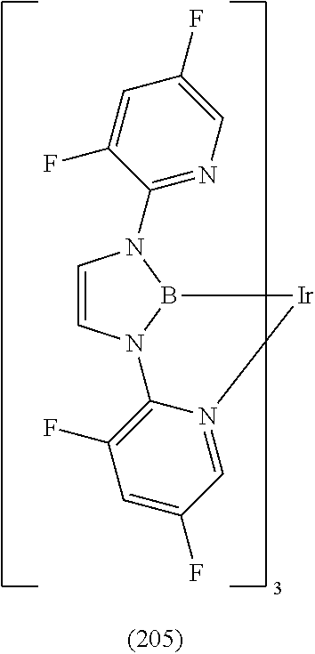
C1=CN2B(N1C1=NC=C(F)C=C1F)[Ir]N1=CC(F)=CC(F)=C21
